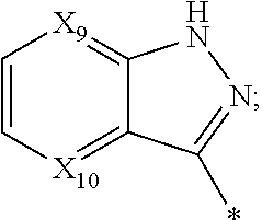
C1=C[X10]=C2C(=[X9]1)NN=C2*
